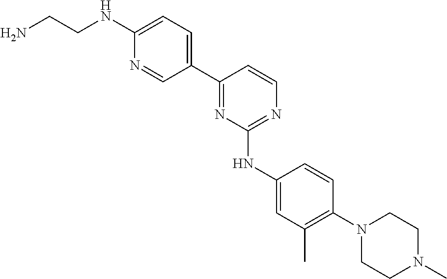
C1(C2=NC(NC3=CC(C)=C(N4CCN(C)CC4)C=C3)=NC=C2)=CC=C(NCCN)N=C1
